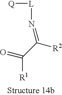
[R2]C(=N[L][Q])C(=O)[R1]
